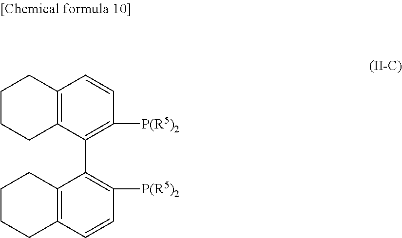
C1CCC2=C(C1)C=CC([P(R5)2])=C2C1=C([P(R5)2])C=CC2=C1CCCC2
